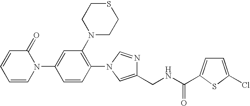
C1=CC=CN(C2=CC(N3CCSCC3)=C(N3C=NC(CNC(=O)C4=CC=C(Cl)S4)=C3)C=C2)C1=O
